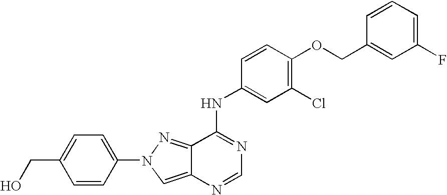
C(OC1=C(Cl)C=C(NC2=NC=NC3=CN(C4=CC=C(CO)C=C4)N=C23)C=C1)C1=CC(F)=CC=C1
